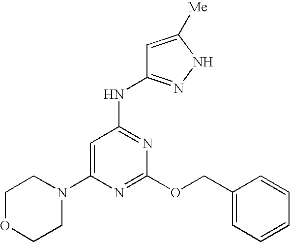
C1(N2CCOCC2)=CC(NC2=NNC([Me])=C2)=NC(OCC2=CC=CC=C2)=N1
